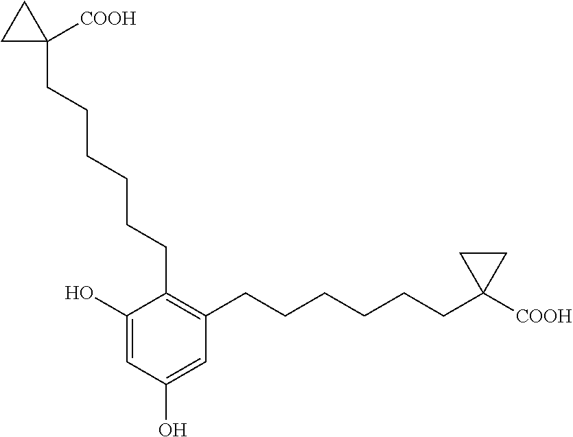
C1=C(O)C(CCCCCCC2([COOH])CC2)=C(CCCCCCC2([COOH])CC2)C=C1O
